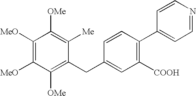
C1([MeO])=C([MeO])C([OMe])=C(CC2=CC([COOH])=C(C3=CC=NC=C3)C=C2)C([Me])=C1[OMe]
